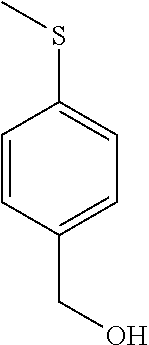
C1=CC(CO)=CC=C1SC
